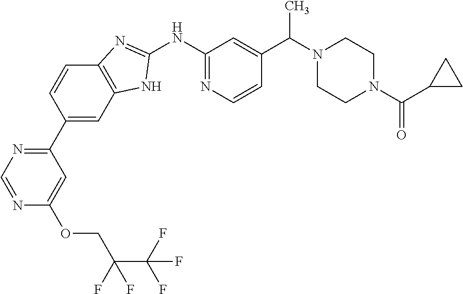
C1(C2=CC3=C(C=C2)N=C(NC2=NC=CC(C(N4CCN(C(C5CC5)=O)CC4)C)=C2)N3)=NC=NC(OCC(F)(C(F)(F)F)F)=C1
